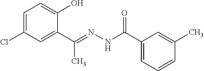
C1=C(Cl)C=C(C(=NNC(C2=CC=CC(C)=C2)=O)C)C(O)=C1
